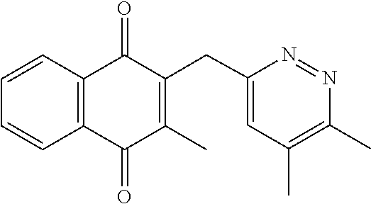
C1=CC2=C(C=C1)C(=O)C(CC1=CC(C)=C(C)N=N1)=C(C)C2=O
